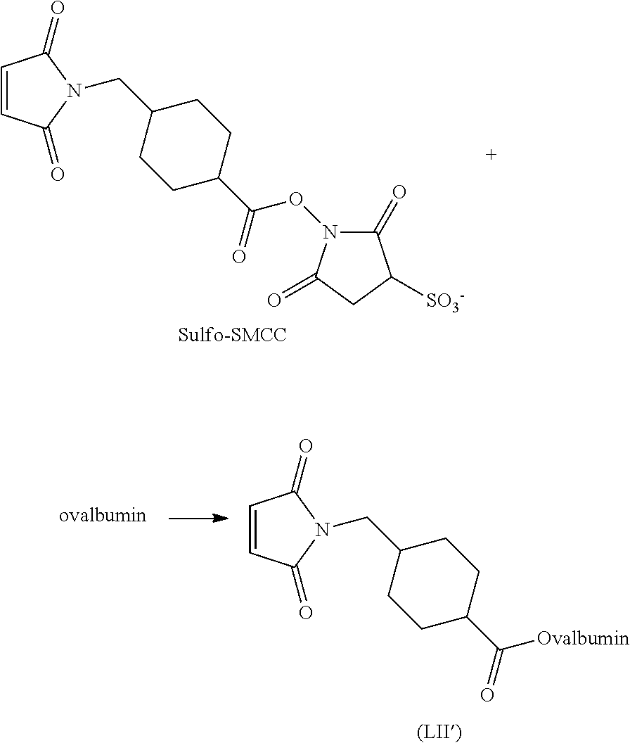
C1=CC(=O)N(CC2CCC(C(=O)ON3C(=O)C([SO3-])CC3=O)CC2)C1=O.C1=CC(=O)N(CC2CCC(C(=O)[Ovalbumin])CC2)C1=O
